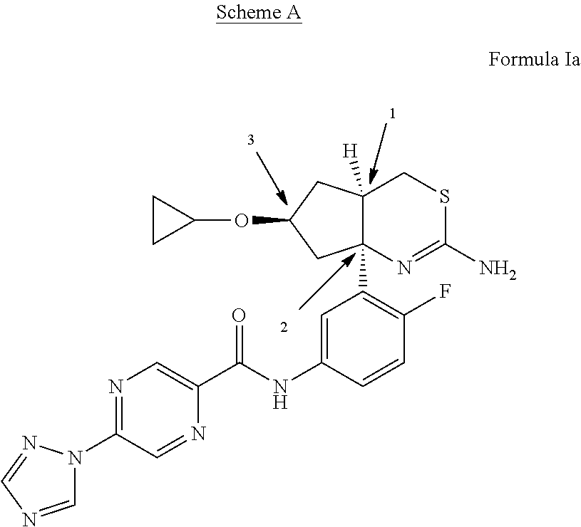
N1=C(N2C=NC=N2)C=NC(C(NC2=CC(C34C([H])(CSC(N)=N3)CC(OC3CC3)C4)=C(F)C=C2)=O)=C1
